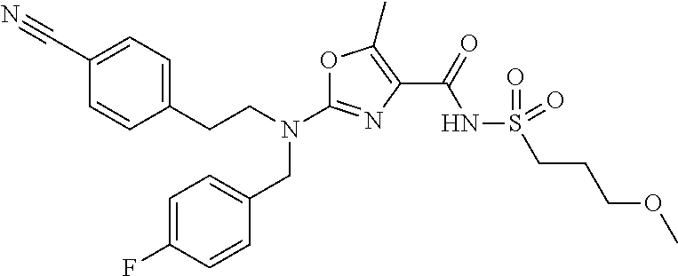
N(C1=NC(C(=O)NS(=O)(=O)CCCOC)=C(C)O1)(CC1=CC=C(F)C=C1)CCC1=CC=C(C#N)C=C1
